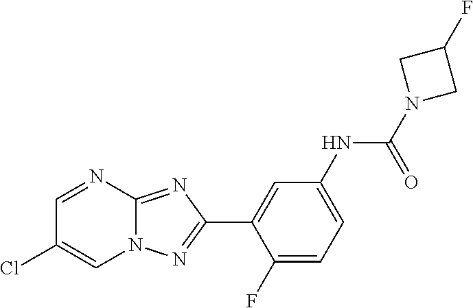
C1(F)=CC=C(NC(N2CC(F)C2)=O)C=C1C1=NN2C(=N1)N=CC(Cl)=C2
